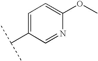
C1=C(C(C)C)C=NC(OC)=C1
